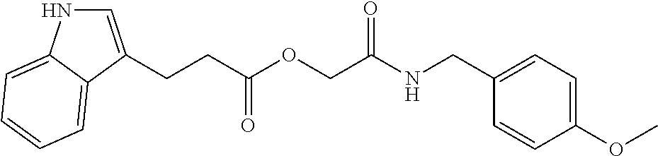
C1=C(CCC(OCC(NCC2=CC=C(OC)C=C2)=O)=O)C2=CC=CC=C2N1
